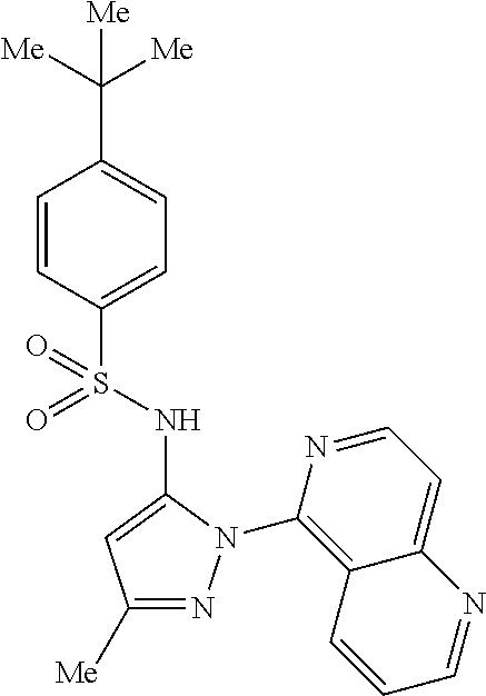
C1=CC(S(=O)(NC2=CC([Me])=NN2C2=C3C(=CC=N2)N=CC=C3)=O)=CC=C1C([Me])([Me])[Me]
